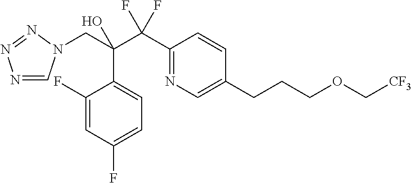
N1=CN(CC(C(C2=NC=C(CCCOC[CF3])C=C2)(F)F)(O)C2=CC=C(F)C=C2F)N=N1
